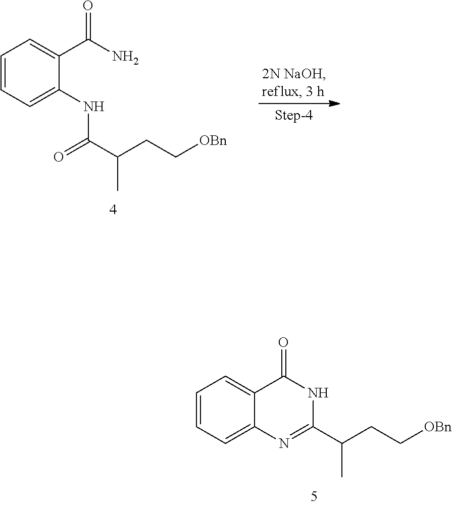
C1=CC=C(NC(C(CC[OBn])C)=O)C(C(N)=O)=C1.C1=CC=C2C(=C1)C(=O)NC(C(CC[OBn])C)=N2
